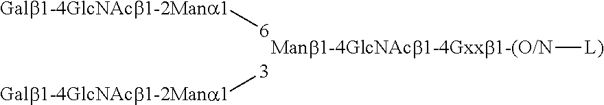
[Galb1-4GlcNAcb1-2Mana1][6].[Galb1-4GlcNAcb1-2Mana1][3].[Manb1-4GlcNAcb1-4Gxxb1-(O/N][L)]
